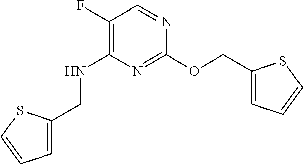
N1=C(OCC2=CC=CS2)N=CC(F)=C1NCC1=CC=CS1
